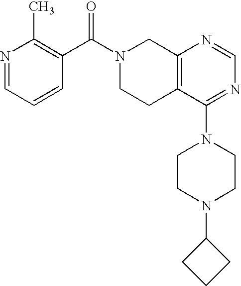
N1=CC=CC(C(N2CCC3=C(C2)N=CN=C3N2CCN(C3CCC3)CC2)=O)=C1C
